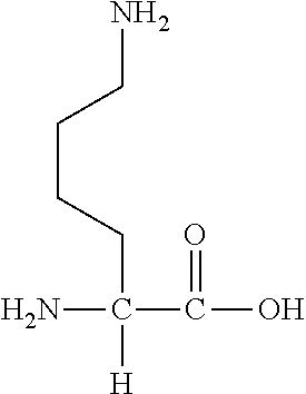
NCCCCC(N)([H])C(O)=O
